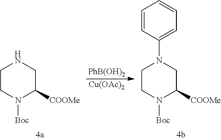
C1CN([Boc])C([COOMe])CN1.[PhB(OH)2].[Cu(OAc)2].C1CN([Boc])C([COOMe])CN1C1=CC=CC=C1
